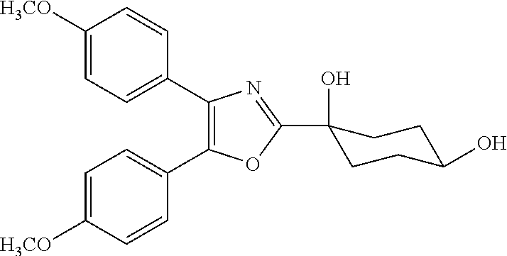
C1(C2=CC=C([H3CO])C=C2)=C(C2=CC=C([H3CO])C=C2)OC(C2(O)CCC(O)CC2)=N1
